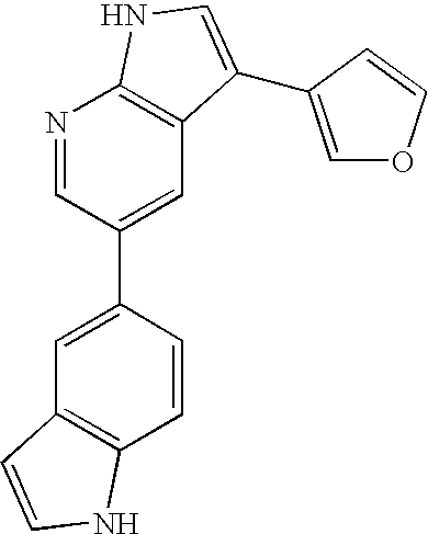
C1=CC(C2=CC3=C(N=C2)NC=C3C2=COC=C2)=CC2=C1NC=C2
